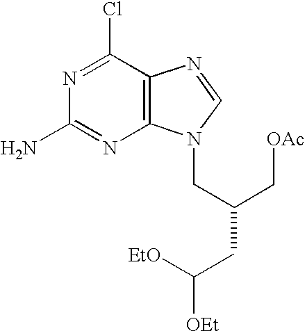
N1=C(Cl)C2=C(N=C1N)N(CC(C[OAc])CC([EtO])[OEt])C=N2
